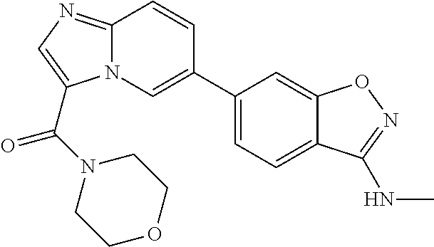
C12=NC=C(C(N3CCOCC3)=O)N1C=C(C1=CC=C3C(=C1)ON=C3NC)C=C2
